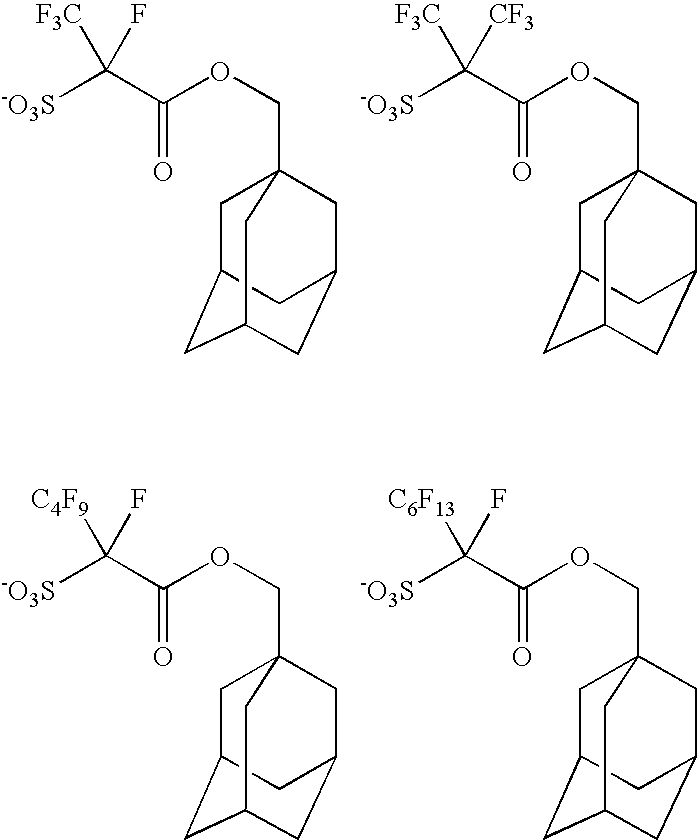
[-O3S]C(C(OCC12CC3CC(CC(C1)C3)C2)=O)([F3C])F.[-O3S]C(C(OCC12CC3CC(CC(C1)C3)C2)=O)([F3C])[CF3].[-O3S]C(C(OCC12CC3CC(CC(C1)C3)C2)=O)([C4F9])F.[-O3S]C(C(OCC12CC3CC(CC(C1)C3)C2)=O)([C6F13])F
